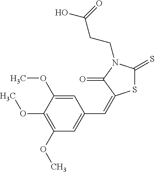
C1(OC)=C(OC)C=C(C=C2SC(=S)N(CCC(O)=O)C2=O)C=C1OC
